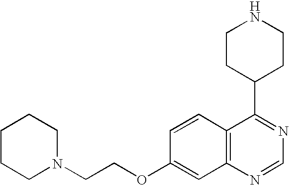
C12=C(N=CN=C1C1CCNCC1)C=C(OCCN1CCCCC1)C=C2
